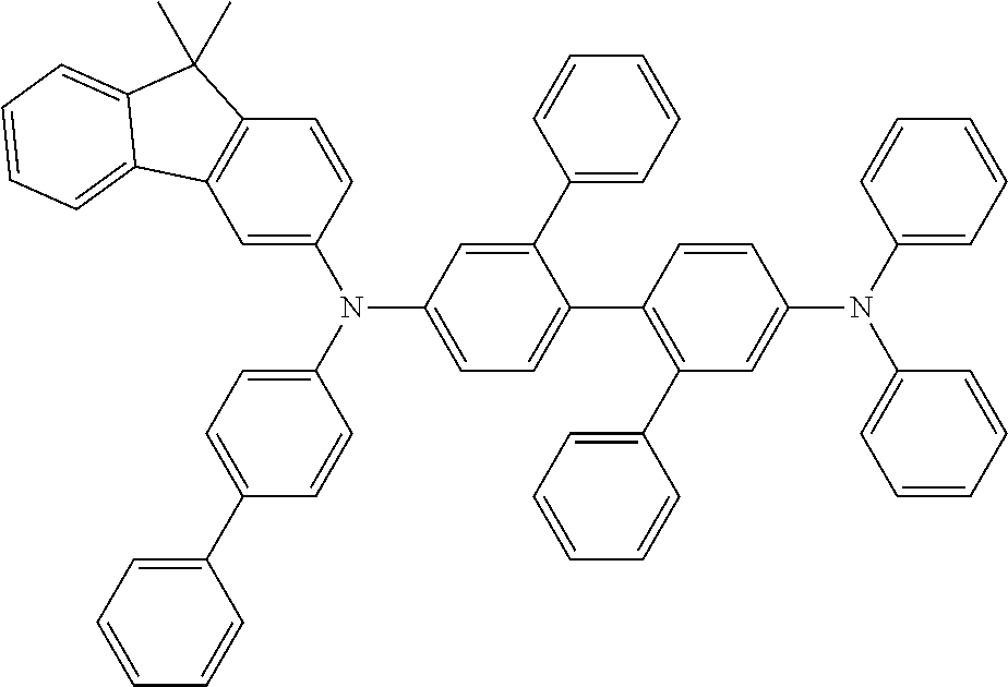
C1=C(N(C2=CC=C(C3=CC=CC=C3)C=C2)C2=CC=C(C3=C(C4=CC=CC=C4)C=C(N(C4=CC=CC=C4)C4=CC=CC=C4)C=C3)C(C3=CC=CC=C3)=C2)C=CC2=C1C1=CC=CC=C1C2(C)C
